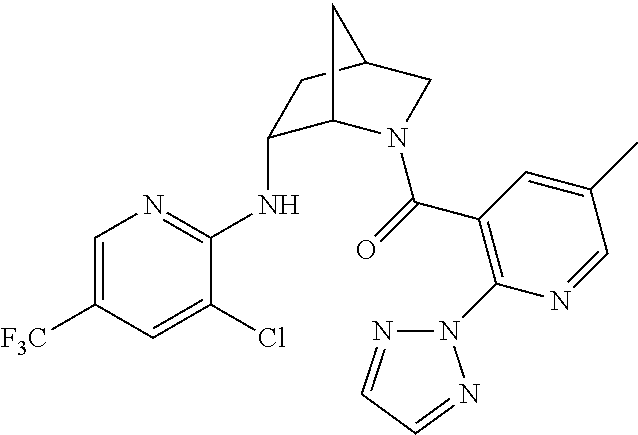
C1(NC2=NC=C([F3C])C=C2Cl)C2N(C(=O)C3=C(N4N=CC=N4)N=CC(C)=C3)CC(C1)C2
